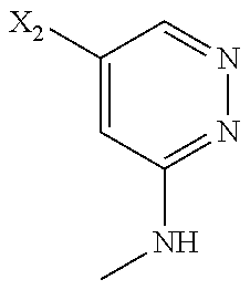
C1([X2])=CC(NC)=NN=C1
